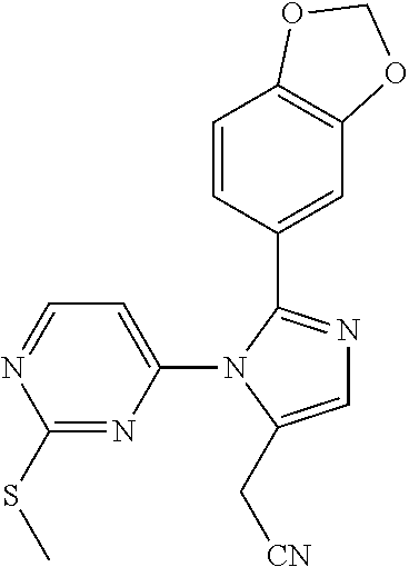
C1(N2C(C[CN])=CN=C2C2=CC3=C(C=C2)OCO3)=CC=NC(SC)=N1
